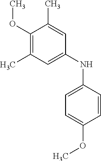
COC1=C(C)C=C(NC2=CC=C(OC)C=C2)C=C1C
